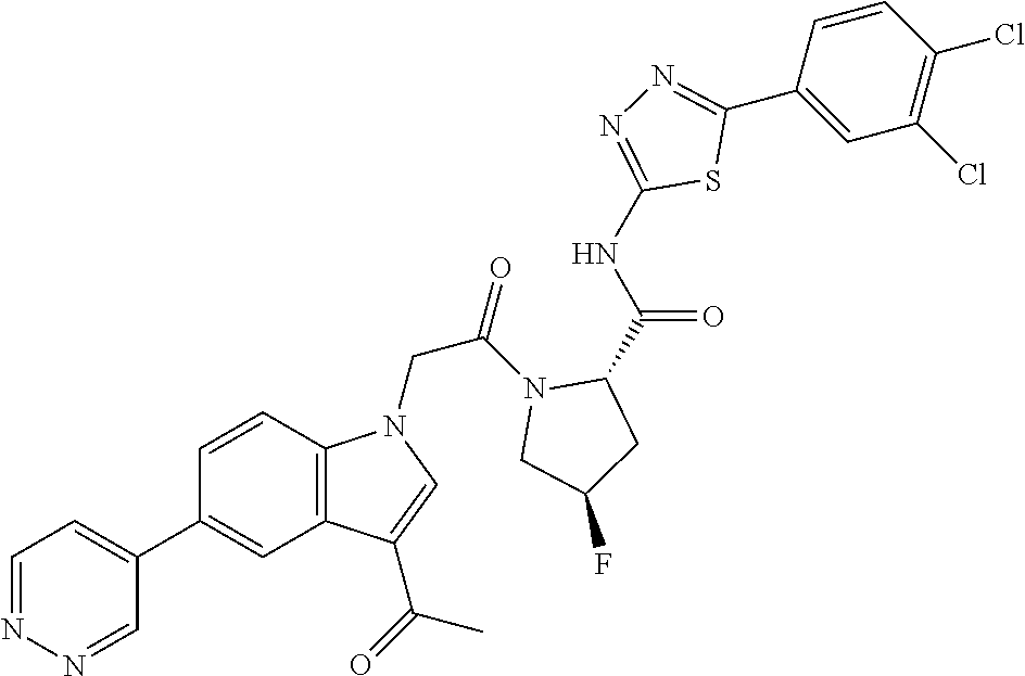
C1=NN=CC(C2=CC3=C(C=C2)N(CC(=O)N2C(C(NC4=NN=C(C5=CC(Cl)=C(Cl)C=C5)S4)=O)CC(F)C2)C=C3C(=O)C)=C1
